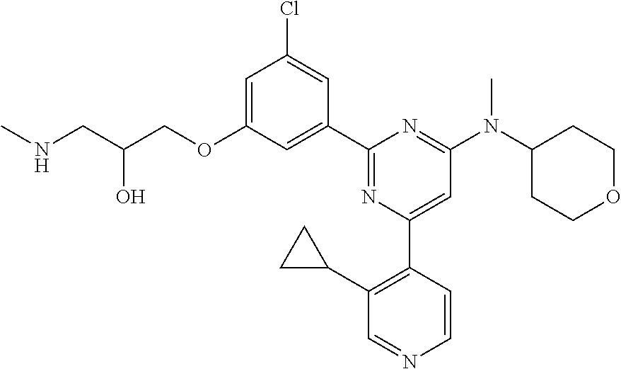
C1=C(OCC(CNC)O)C=C(C2=NC(C3=C(C4CC4)C=NC=C3)=CC(N(C3CCOCC3)C)=N2)C=C1Cl
